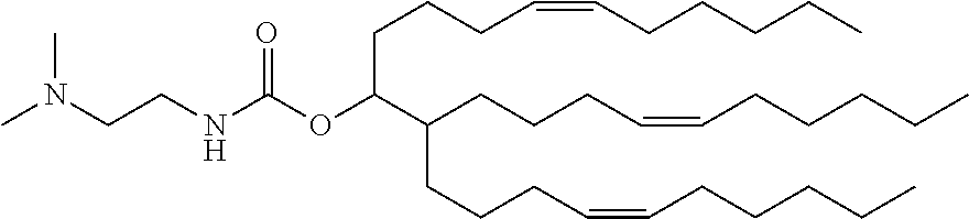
CN(CCNC(=O)OC(CCCC=CCCCCC)C(CCCC=CCCCCC)CCCC=CCCCCC)C
